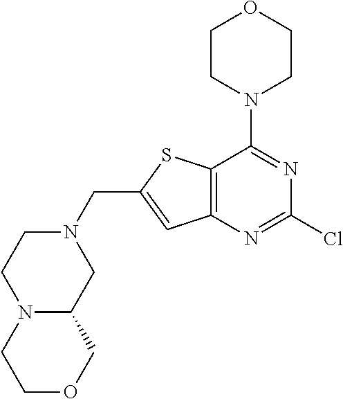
C12=C(N=C(Cl)N=C1N1CCOCC1)C=C(CN1CCN3C(C1)COCC3)S2
